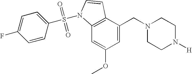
C1=C(CN2CCN([H])CC2)C2=C(C=C1OC)N(S(=O)(=O)C1=CC=C(F)C=C1)C=C2
